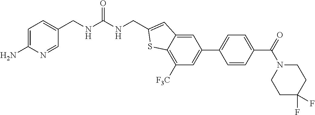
C1=C(N)N=CC(CNC(NCC2=CC3=CC(C4=CC=C(C(=O)N5CCC(F)(F)CC5)C=C4)=CC([F3C])=C3S2)=O)=C1
